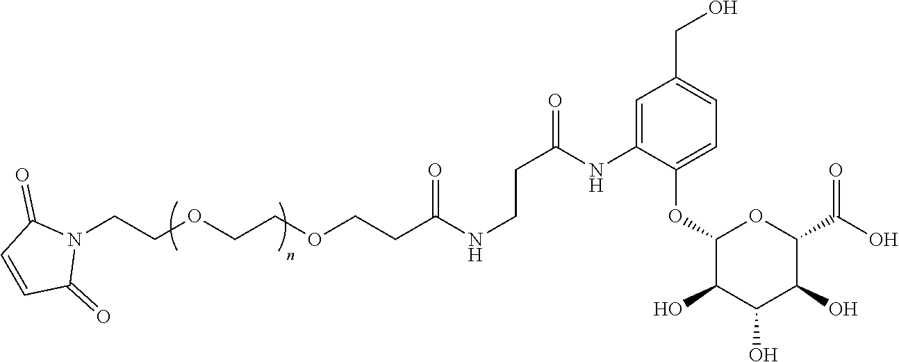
O(CCOCCC(NCCC(NC1=CC(CO)=CC=C1OC1C(O)C(O)C(O)C(C(O)=O)O1)=O)=O)CCN1C(=O)C=CC1=O
